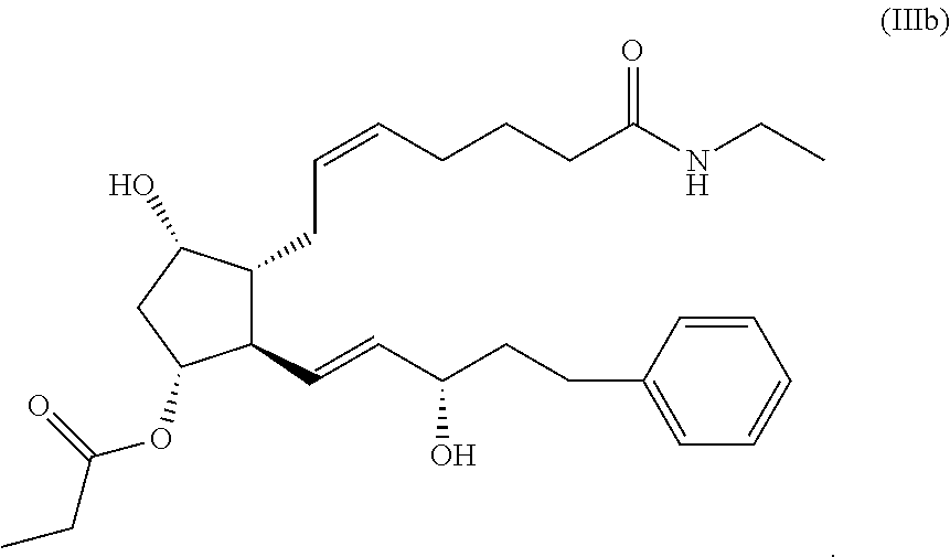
C1=CC(CCC(C=CC2C(CC=CCCCC(=O)NCC)C(O)CC2OC(=O)CC)O)=CC=C1
